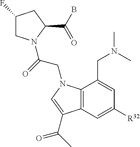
C1(F)CN(C(=O)CN2C3=C(C=C([R32])C=C3CN(C)C)C(C(=O)C)=C2)C(C(B)=O)C1
